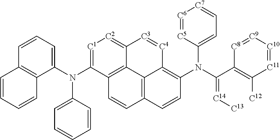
C12=C(C(N(C3=[C1][C2]=C4C5=C3C=CC3=C5C(=C(N(C5=CC=[C7][C6]=[C5]5)C(=[C14][C13])C5=C([C12])[C11]=[C10][C9]=[C8]5)C=C3)[C4]=[C3]4)C3=CC=CC=C3)=CC=C1)C=CC=C2
